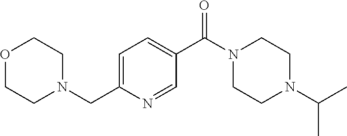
O1CCN(CC2=CC=C(C(N3CCN(C(C)C)CC3)=O)C=N2)CC1
